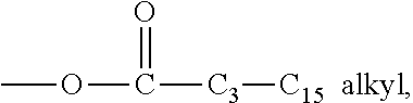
COC(=O)[C3][C15]
